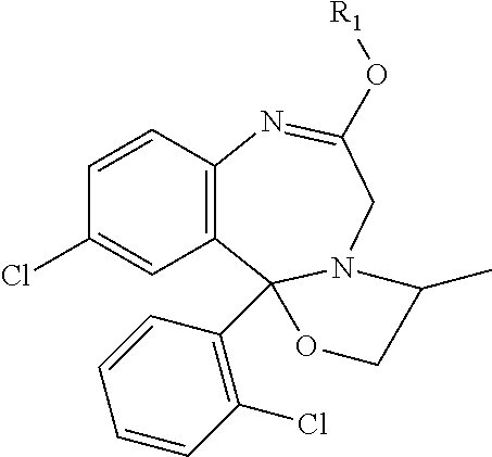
C12=C(C=CC(Cl)=C1)N=C(O[R1])CN1C2(C2=C(Cl)C=CC=C2)OCC1C
